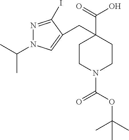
N1=C(I)C(CC2(C(=O)O)CCN(C(OC(C)(C)C)=O)CC2)=CN1C(C)C
